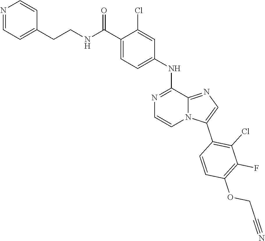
C1=NC=CC(CCNC(C2=CC=C(NC3=NC=CN4C3=NC=C4C3=C(Cl)C(F)=C(OCC#N)C=C3)C=C2Cl)=O)=C1
